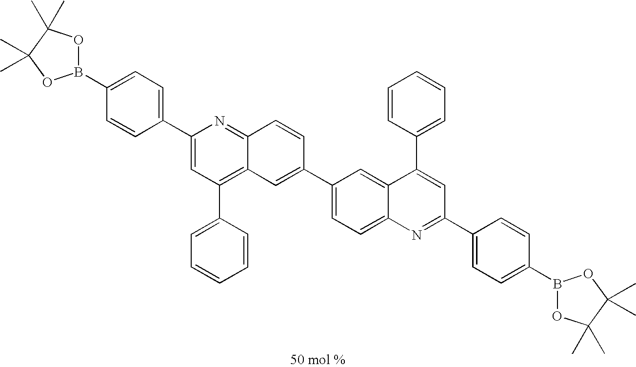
B1(C2=CC=C(C3=CC(C4=CC=CC=C4)=C4C(=N3)C=CC(C3=CC=C5C(=C3)C(C3=CC=CC=C3)=CC(C3=CC=C(B6OC(C)(C)C(C)(C)O6)C=C3)=N5)=C4)C=C2)OC(C)(C)C(C)(C)O1
